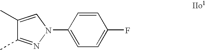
C1=C(F)C=CC(N2C=C(C)C(C)=N2)=C1
